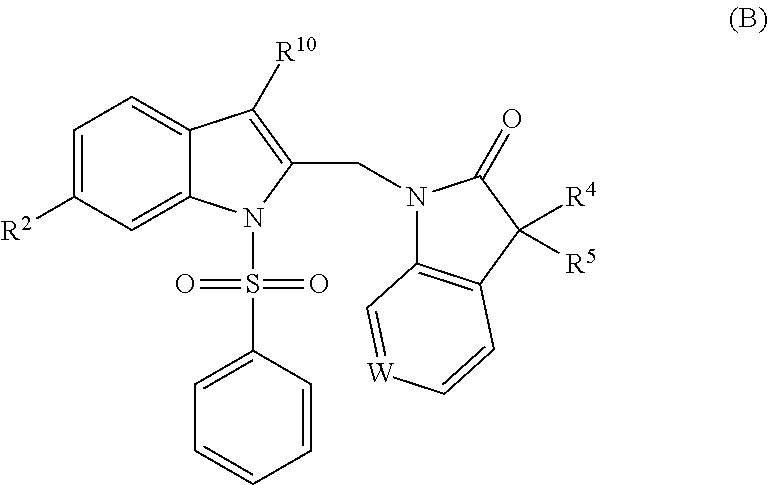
C1=C([R2])C=C2C(=C1)C([R10])=C(CN1C3=C(C([R4])([R5])C1=O)C=C[W]=C3)N2S(C1=CC=CC=C1)(=O)=O
